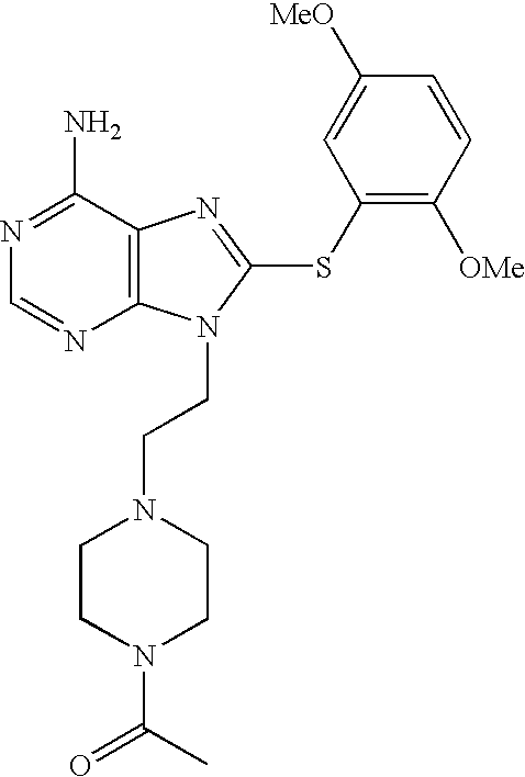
N1=C(N)C2=C(N=C1)N(CCN1CCN(C(C)=O)CC1)C(SC1=C([OMe])C=CC([MeO])=C1)=N2
